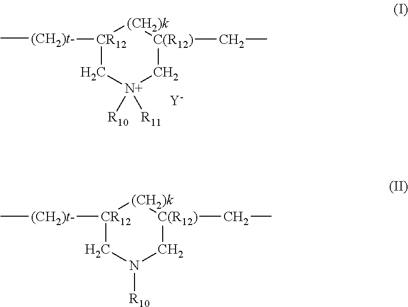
C[(CH2)t-][CR12]1C[N+]([R10])([R11])C[C(R12)](CC)[(CH2)k]1.[Y].[CR12]1([(CH2)t-]C)CN([R10])C[C(R12)](CC)[(CH2)k]1
